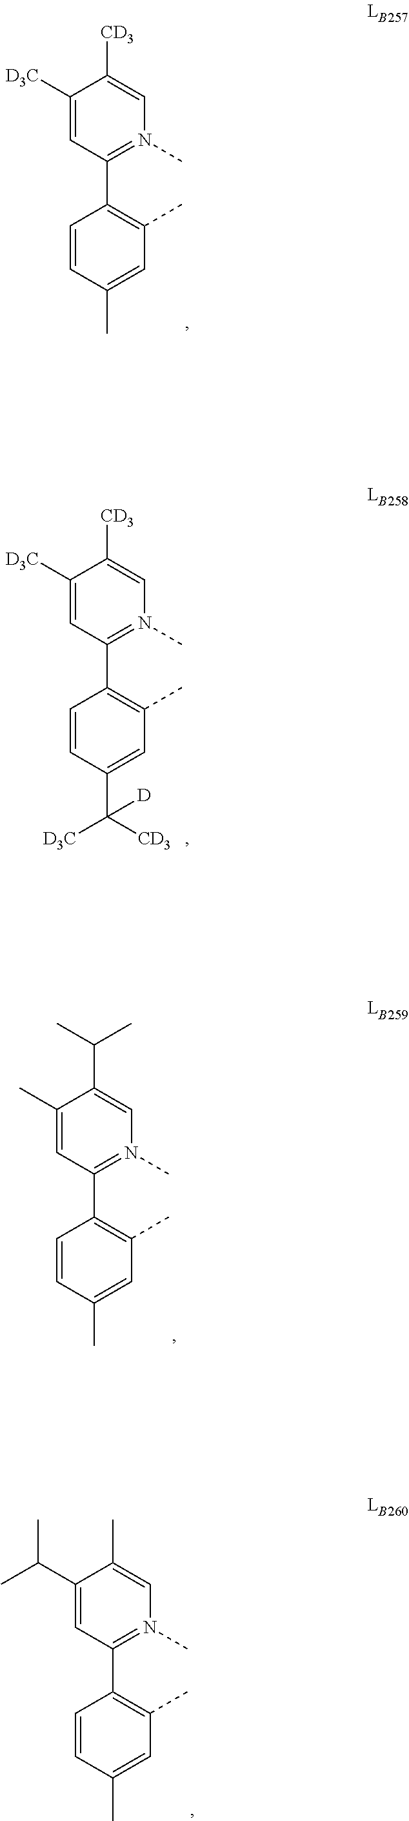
C1=CC(C)=CC(C)=C1C1=N(C)C=C([CD3])C([D3C])=C1.C1=CC(C([D3C])([CD3])[D])=CC(C)=C1C1=N(C)C=C([CD3])C([D3C])=C1.C1=CC(C)=CC(C)=C1C1=N(C)C=C(C(C)C)C(C)=C1.C1=CC(C)=CC(C)=C1C1=N(C)C=C(C)C(C(C)C)=C1
